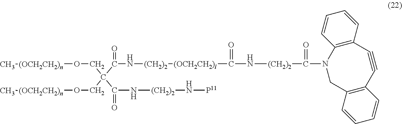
C(C(=O)N[(CH2)2][(OCH2CH2)l]C(=O)N[(CH2)2]C(=O)N1CC2=C(C#CC3=C1C=CC=C3)C=CC=C2)(CO[(OCH2CH2)n]C)(CO[(OCH2CH2)n]C)C(N[(CH2)2]N[P11])=O
